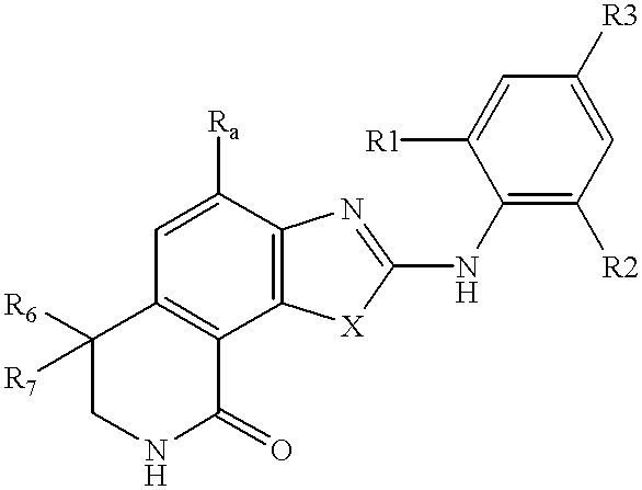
C1([R7])([R6])CNC(=O)C2=C1C=C([Ra])C1=C2[X]C(NC2=C([R2])C=C([R3])C=C2[R1])=N1
